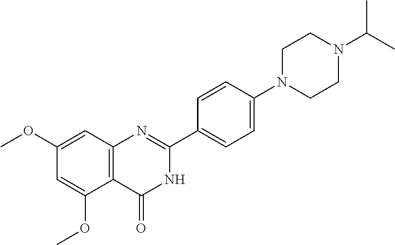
C1(OC)=CC2=C(C(OC)=C1)C(=O)NC(C1=CC=C(N3CCN(C(C)C)CC3)C=C1)=N2
